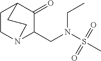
C1CN2C(CN(S(C)(=O)=O)CC)C(=O)C1CC2
